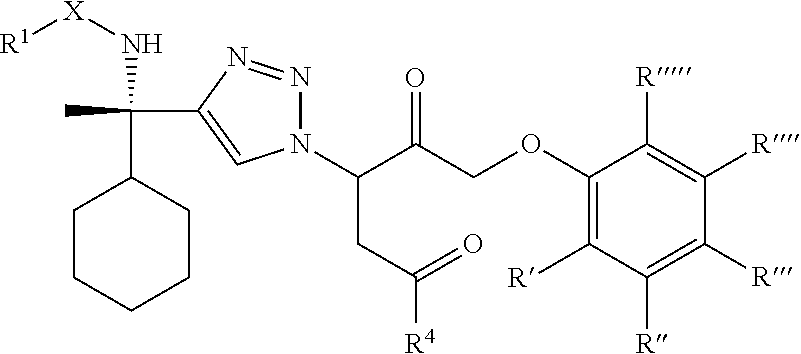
O(C1=C([R])C([R])=C([R])C([R])=C1[R])CC(C(CC([R4])=O)N1N=NC(C(C)(C2CCCCC2)N[X][R1])=C1)=O
